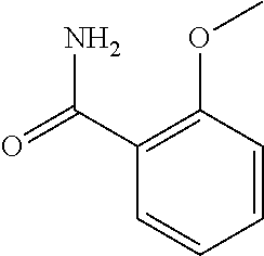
C1(C(=O)N)=C(OC)C=CC=C1
